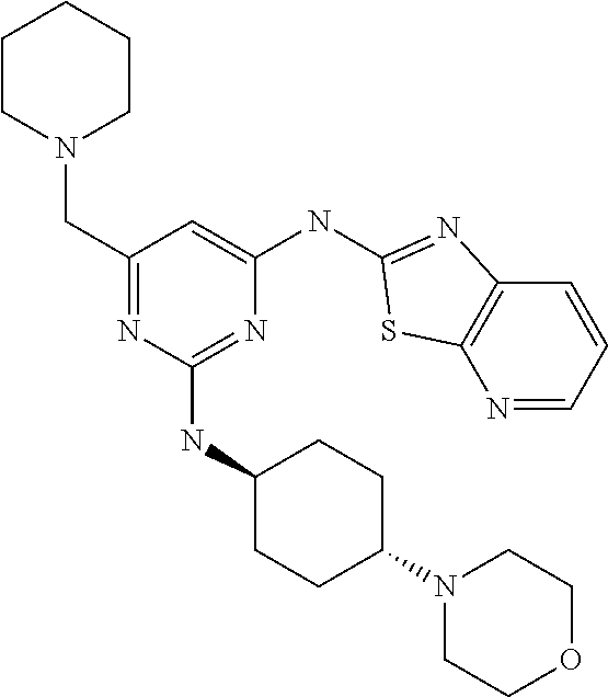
C1CN(CC2=NC(NC3CCC(N4CCOCC4)CC3)=NC(NC3=NC4=C(N=CC=C4)S3)=C2)CCC1
